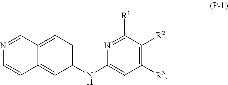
N1=CC2=CC=C(NC3=CC([R3])=C([R2])C([R1])=N3)C=C2C=C1
